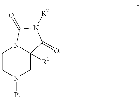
C1CN([Pt])CC2([R1])N1C(=O)N([R2])C2=O
